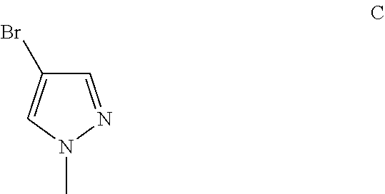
C1=NN(C)C=C1Br
